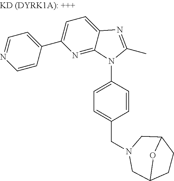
C1=NC=CC(C2=CC=C3C(=N2)N(C2=CC=C(CN4CC5CCC(C4)O5)C=C2)C(C)=N3)=C1
